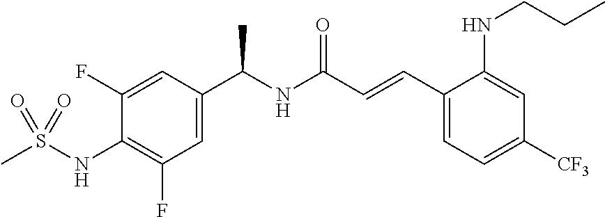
C1(C=CC(NC(C2=CC(F)=C(NS(C)(=O)=O)C(F)=C2)C)=O)=CC=C([CF3])C=C1NCCC
